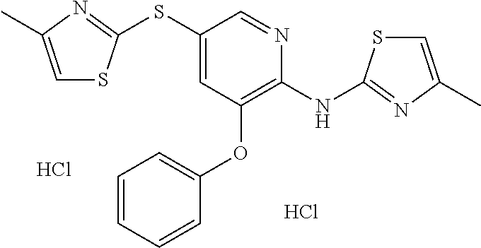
Cl.Cl.S(C1=CC(OC2=CC=CC=C2)=C(NC2=NC(C)=CS2)N=C1)C1=NC(C)=CS1
